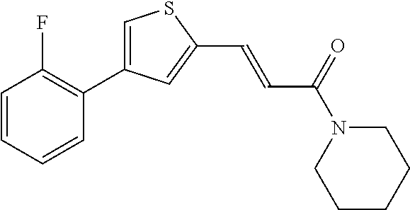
C1=CC=CC(C2=CSC(C=CC(N3CCCCC3)=O)=C2)=C1F
